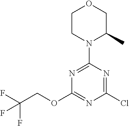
C1CN(C2=NC(OCC(F)(F)F)=NC(Cl)=N2)C(C)CO1
